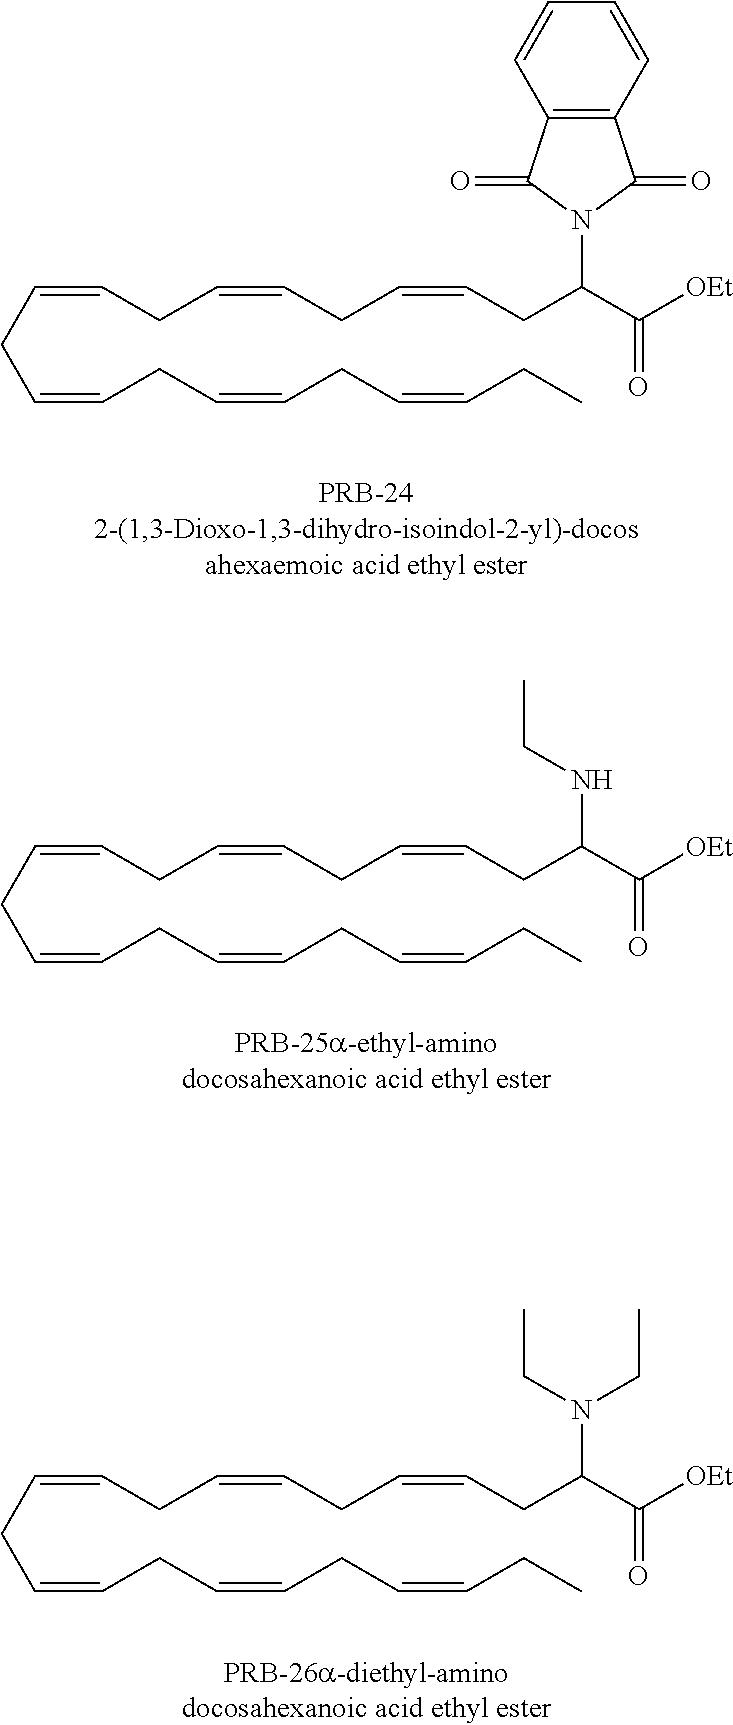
C(=CCC=CCC=CCC)CC=CCC=CCC=CCC(C(=O)[OEt])N1C(=O)C2=C(C1=O)C=CC=C2.C(=CCC=CCC=CCC)CC=CCC=CCC=CCC(C(=O)[OEt])NCC.C(=CCC=CCC=CCC)CC=CCC=CCC=CCC(C(=O)[OEt])N(CC)CC
